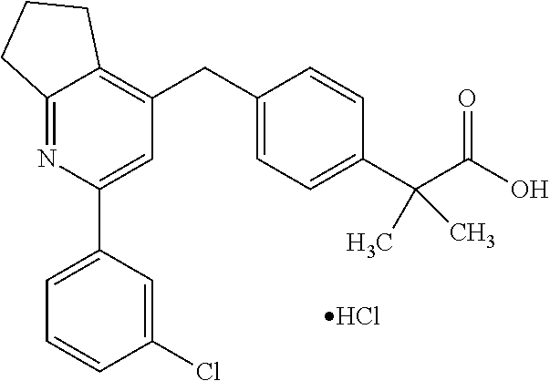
C1(CC2=C3C(=NC(C4=CC=CC(Cl)=C4)=C2)CCC3)=CC=C(C(C(O)=O)(C)C)C=C1.Cl
